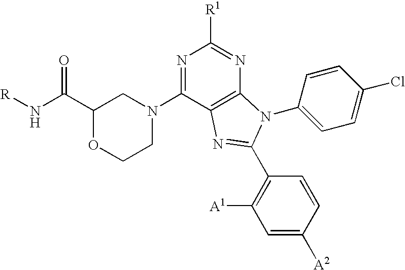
N1=C(N2CC(C(N[R])=O)OCC2)C2=C(N=C1[R1])N(C1=CC=C(Cl)C=C1)C(C1=C([A1])C=C([A2])C=C1)=N2
